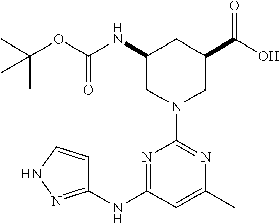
C1(NC(OC(C)(C)C)=O)CN(C2=NC(C)=CC(NC3=NNC=C3)=N2)CC(C(O)=O)C1
